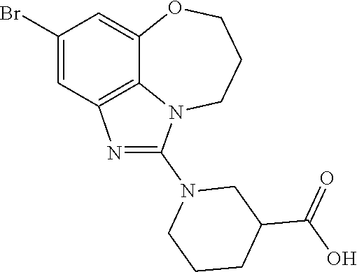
C1(Br)=CC2=C3C(=C1)OCCCN3C(N1CCCC(C(O)=O)C1)=N2
